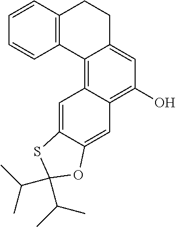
C1=CC2=C(C=C1)C1=C3C(=C(O)C=C1CC2)C=C1C(=C3)SC(C(C)C)(C(C)C)O1
